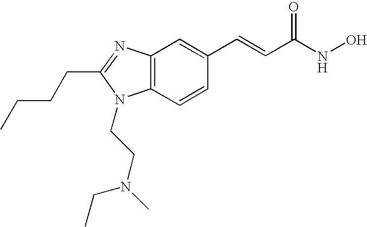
C12=C(C=CC(C=CC(NO)=O)=C1)N(CCN(C)CC)C(CCCC)=N2
